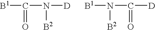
C(N([D])[B2])([B1])=O.N(C([D])=O)([B1])[B2]
